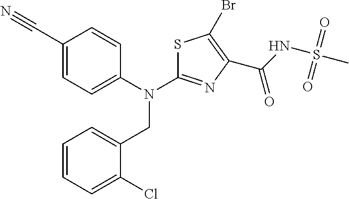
N(C1=NC(C(=O)NS(=O)(C)=O)=C(Br)S1)(CC1=CC=CC=C1Cl)C1=CC=C(C#N)C=C1
